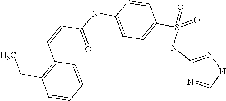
C1(C=CC(NC2=CC=C(S(=O)(NC3=NNC=N3)=O)C=C2)=O)=C(CC)C=CC=C1
